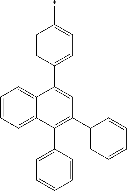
C1=CC(C2=C(C3=CC=CC=C3)C=C(C3=CC=C(*)C=C3)C3=CC=CC=C23)=CC=C1
